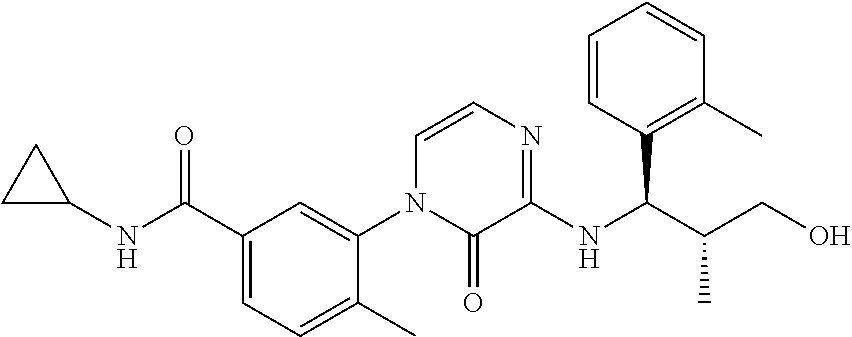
C1C(NC(C2=CC=C(C)C(N3C(=O)C(NC(C(CO)C)C4=C(C)C=CC=C4)=NC=C3)=C2)=O)C1
